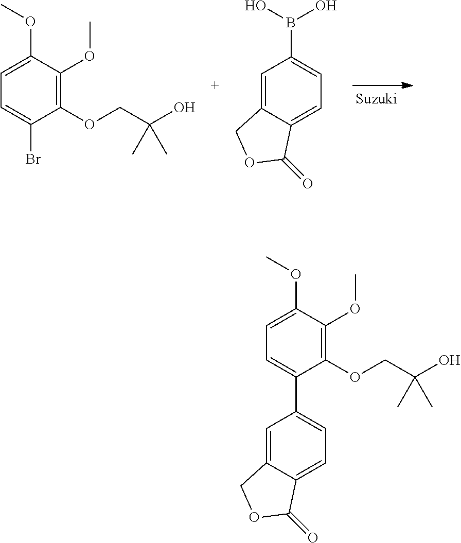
C1(OCC(O)(C)C)=C(OC)C(OC)=CC=C1Br.C1=C2C(=CC=C1B(O)O)C(=O)OC2.C1(OCC(O)(C)C)=C(OC)C(OC)=CC=C1C1=CC=C2C(=C1)COC2=O
